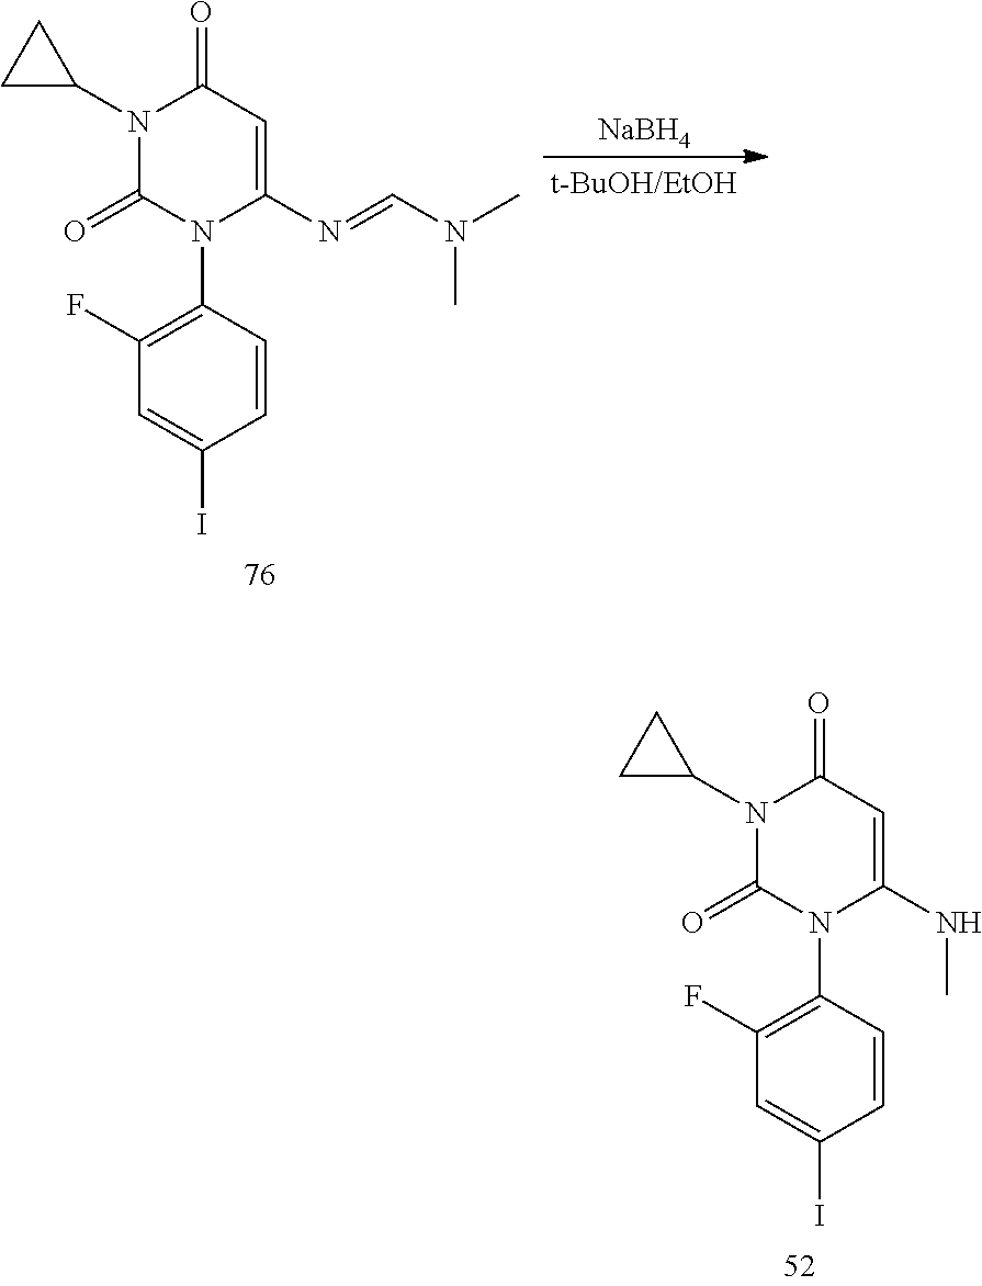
C1(N2C(=O)C=C(NC)N(C3=C(F)C=C(I)C=C3)C2=O)CC1.C1(N2C(=O)C=C(N=CN(C)C)N(C3=C(F)C=C(I)C=C3)C2=O)CC1.[NaBH4]
